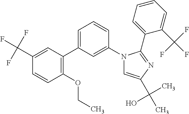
N1(C2=CC(C3=C(OCC)C=CC(C(F)(F)F)=C3)=CC=C2)C=C(C(C)(O)C)N=C1C1=CC=CC=C1C(F)(F)F
